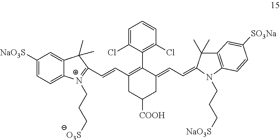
C(=CC1=C(C2=C(Cl)C=CC=C2Cl)C(=CC=C2N(CCC[NaO3S])C3=C(C=C([SO3Na])C=C3)C2(C)C)CC([COOH])C1)C1=[N+](CCC[O3S])C2=CC=C([NaO3S])C=C2C1(C)C
